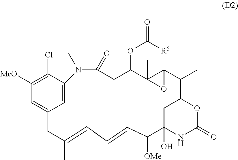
C1([MeO])=C(Cl)C2=CC(=C1)CC(C)=CC=CC([OMe])C1(O)NC(=O)OC(C1)C(C)C1OC1(C)C(OC(=O)[R5])CC(=O)N2C
